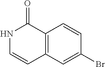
C12=C(C=C(Br)C=C1)C=CNC2=O
